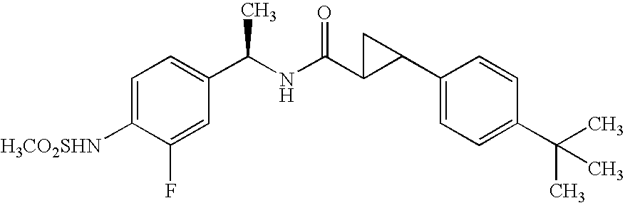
[H3CO2SHN]C1=CC=C(C(NC(=O)C2C(C3=CC=C(C(C)(C)C)C=C3)C2)C)C=C1F
